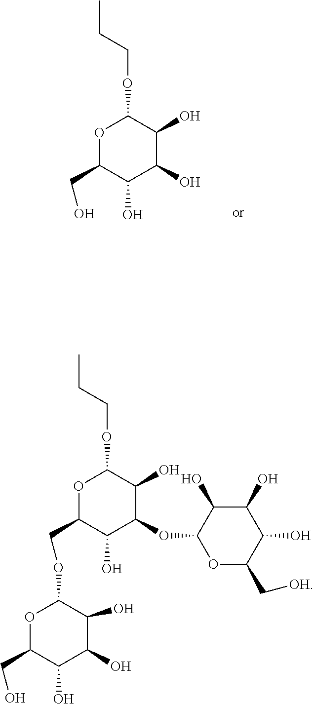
O1C(CO)C(O)C(O)C(O)C1OCCC.O1C(CO)C(O)C(O)C(O)C1OCC1C(O)C(OC2OC(C[OH])C(O)C(O)C2O)C(O)C(OCCC)O1
